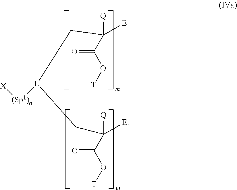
C([Q])([E])(C(O[T])=O)C[L]([(Sp1)n][X])CC([Q])([E])C(O[T])=O
